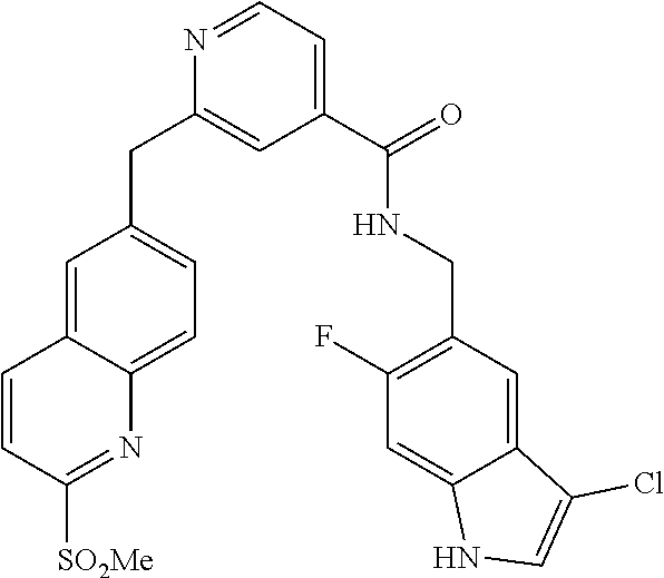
C1=C2C(=CC=C1CC1=CC(C(=O)NCC3=C(F)C=C4C(=C3)C(Cl)=CN4)=CC=N1)N=C([SO2Me])C=C2
